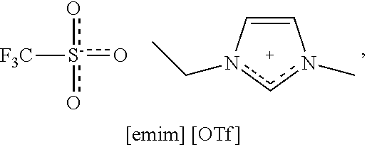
C1=Cn(CC)cn1C.o[s-]([F3C])(o)o
